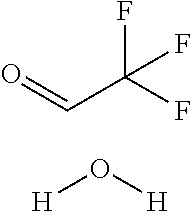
O=CC(F)(F)F.O([H])[H]
